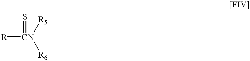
[R][CN](=S)([R5])[R6]
